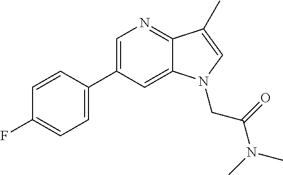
C1=C(C2=CC=C(F)C=C2)C=C2C(=N1)C(C)=CN2CC(N(C)C)=O
